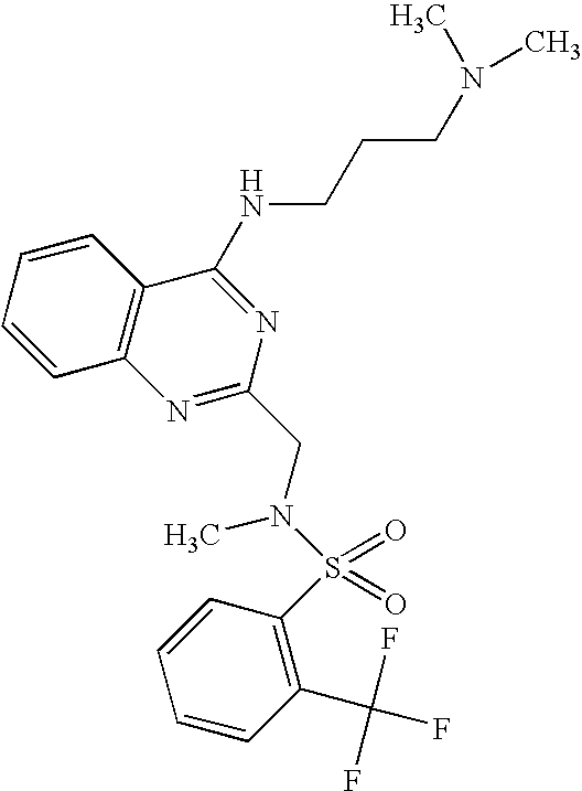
C1=CC2=C(C=C1)C(NCCCN(C)C)=NC(CN(S(=O)(=O)C1=C(C(F)(F)F)C=CC=C1)C)=N2
